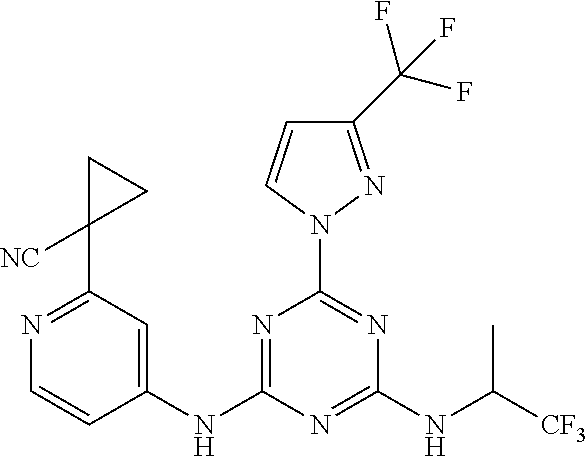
N1=C(C2([NC])CC2)C=C(NC2=NC(N3N=C(C(F)(F)F)C=C3)=NC(NC([CF3])C)=N2)C=C1
